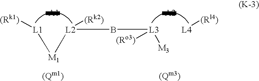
[L4][(Rl4)].[L1]([(Rk1)])[M1][L2]([(Rk2)])B[L3]([(Ro3)])[M3]
